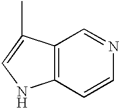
C12=C(C=CN=C1)NC=C2C
